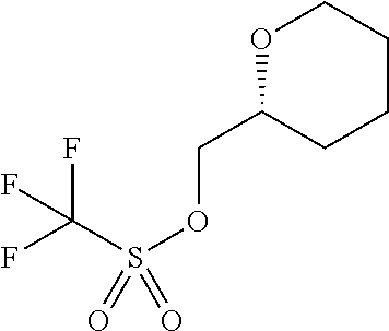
O1C(COS(C(F)(F)F)(=O)=O)CCCC1
